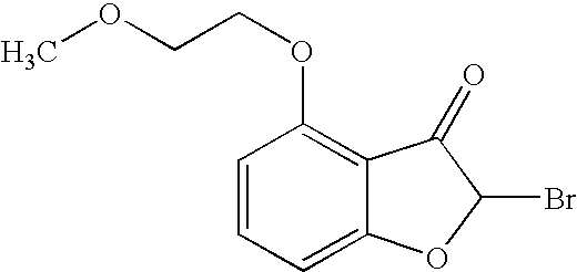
C1=CC=C2C(=C1OCCOC)C(=O)C(Br)O2
